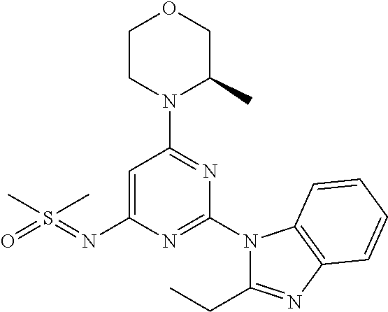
O1CCN(C2=NC(N3C(CC)=NC4=C3C=CC=C4)=NC(N=S(=O)(C)C)=C2)C(C)C1
